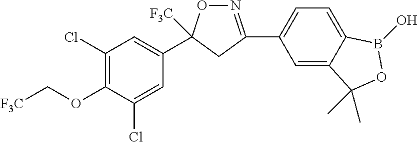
C1(C2=NOC(C3=CC(Cl)=C(OC[F3C])C(Cl)=C3)([F3C])C2)=CC=C2C(=C1)C(C)(C)OB2O
